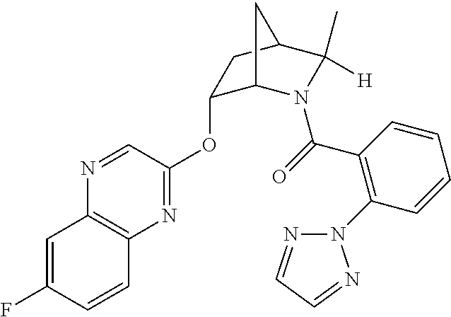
N1=CC(OC2C3N(C(=O)C4=C(N5N=CC=N5)C=CC=C4)C(C)([H])C(C2)C3)=NC2=C1C=C(F)C=C2
